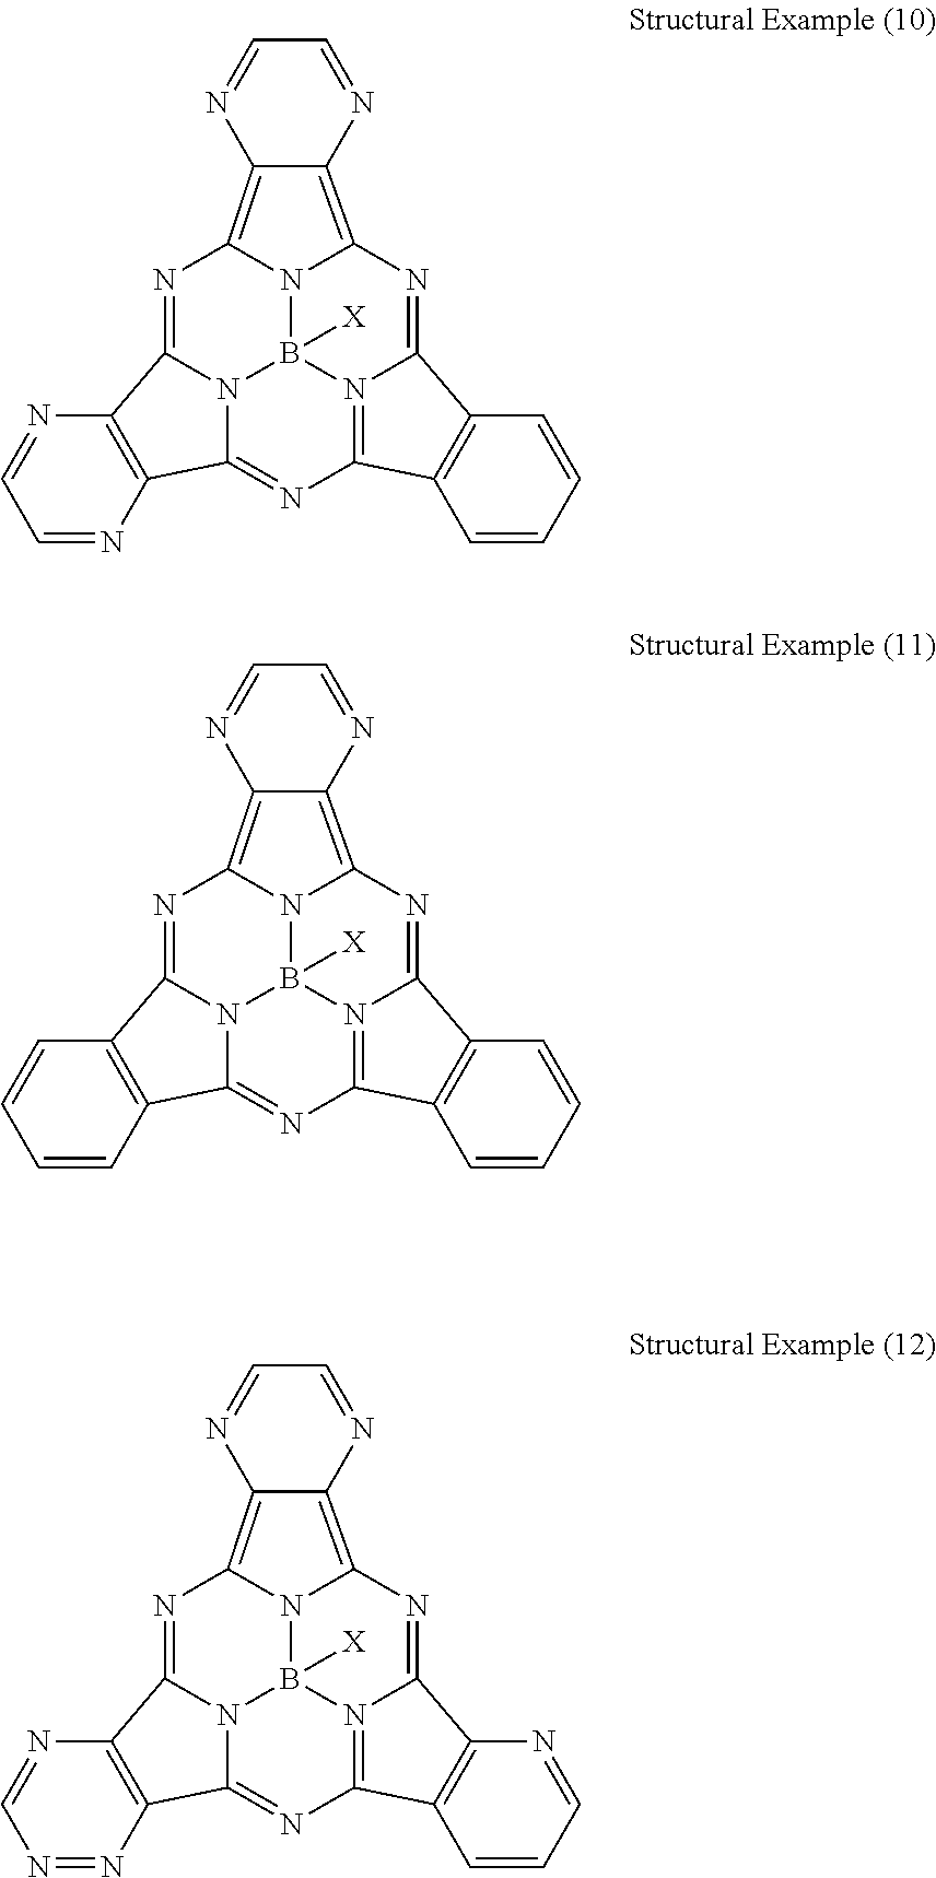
N1=C2N3B4([X])N5C1=C1C(=C5N=C5N4=C(N=C3C3=C2N=CN=N3)C2=C5N=CC=C2)N=CC=N1.N1=C2N3B4([X])N5C1=C1C(=C5N=C5N4=C(N=C3C3=C2C=CC=C3)C2=C5C=CC=C2)N=CC=N1.N1=C2N3B4([X])N5C1=C1C(=C5N=C5N4=C(N=C3C3=C2N=CC=N3)C2=C5C=CC=C2)N=CC=N1
